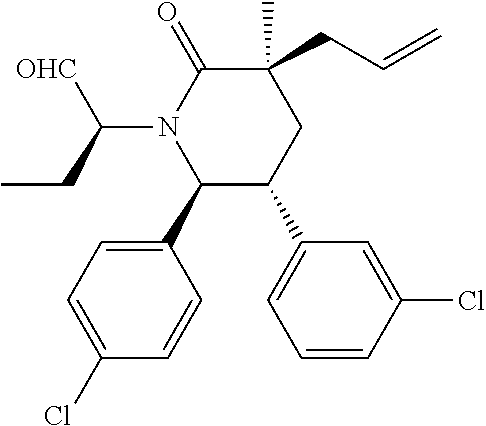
C1(C)(CC=C)C(=O)N(C([OHC])CC)C(C2=CC=C(Cl)C=C2)C(C2=CC=CC(Cl)=C2)C1
